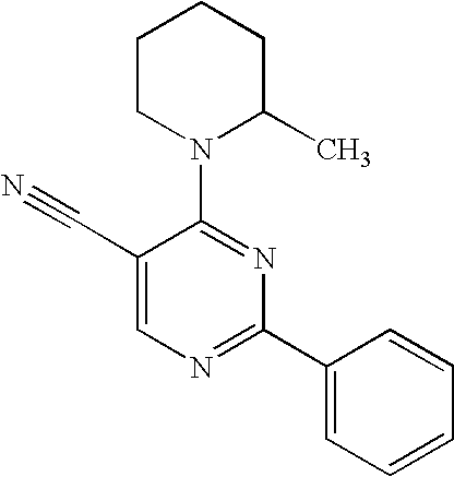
C1(C#N)=CN=C(C2=CC=CC=C2)N=C1N1C(C)CCCC1
